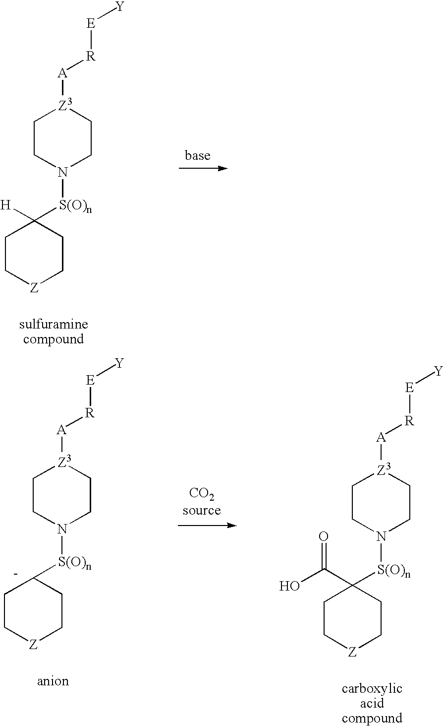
C1CN([S(O)n]C2([H])CC[Z]CC2)CC[Z3]1[A][R][E][Y].C1CN([S(O)n]C2(C(=O)O)CC[Z]CC2)CC[Z3]1[A][R][E][Y].C1CN([S(O)n]C2CC[Z]CC2)CC[Z3]1[A][R][E][Y]
